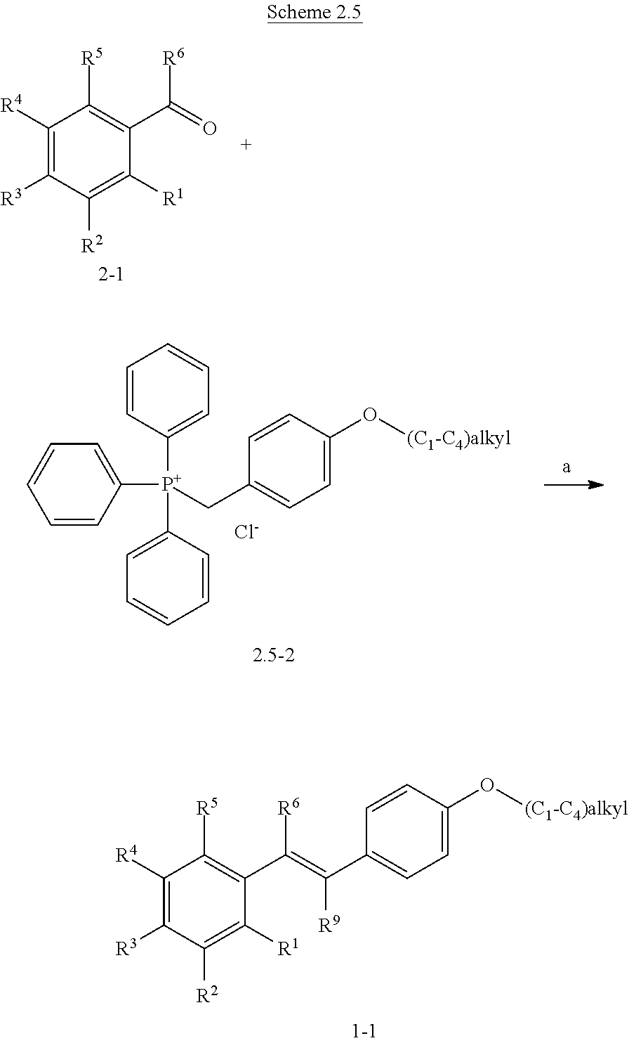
C1([R4])=C([R3])C([R2])=C([R1])C(C(=O)[R6])=C1[R5].C1=CC([P+](CC2=CC=C(O[(C1-C4)alkyl])C=C2)(C2=CC=CC=C2)C2=CC=CC=C2)=CC=C1.[Cl-].C(C1=CC=C(O[(C1-C4)alkyl])C=C1)(=C([R6])C1=C([R5])C([R4])=C([R3])C([R2])=C1[R1])[R9]
